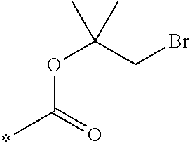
O(C(=O)C)C(CBr)(C)C
